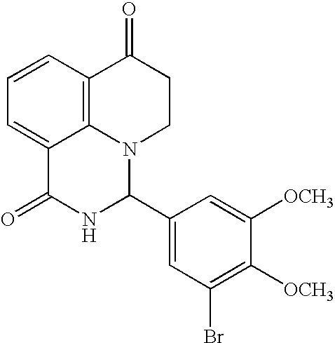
C1=CC2=C3C(=C1)C(=O)NC(C1=CC(Br)=C([OCH3])C([OCH3])=C1)N3CCC2=O
